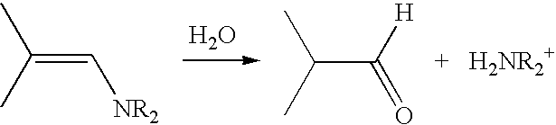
O.C(=C[NR2])(C)C.C(C(=O)[H])(C)C
